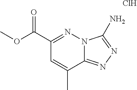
COC(C1=NN2C(=NN=C2N)C(C)=C1)=O.Cl
